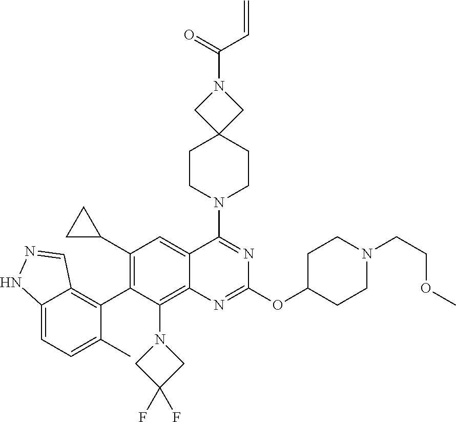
C12=CC=C(C)C(C3=C(C4CC4)C=C4C(=C3N3CC(F)(F)C3)N=C(OC3CCN(CCOC)CC3)N=C4N3CCC4(CC3)CN(C(=O)C=C)C4)=C1C=NN2
